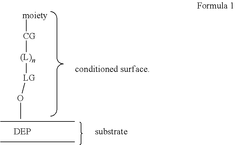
[(L)n]([CG][moiety])[LG]OC
